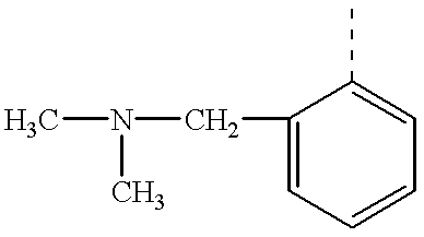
CN(CC1=CC=CC=C1C)C
